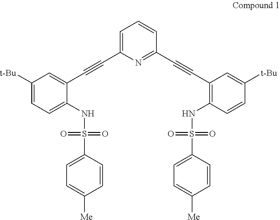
C(#CC1=CC([t-Bu])=CC=C1NS(=O)(C1=CC=C([Me])C=C1)=O)C1=CC=CC(C#CC2=C(NS(=O)(C3=CC=C([Me])C=C3)=O)C=CC([t-Bu])=C2)=N1
